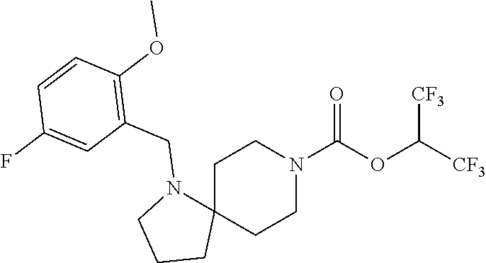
C1C2(CCN(C(OC([CF3])[CF3])=O)C1)N(CC1=C(OC)C=CC(F)=C1)CCC2
